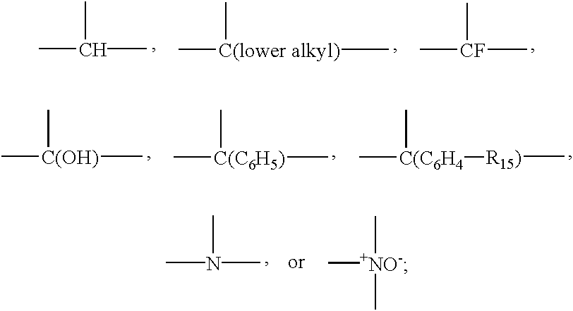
CC(C)C.C[C(lower alkyl)](C)C.C[CF](C)C.C[+NO-](C)C.CN(C)C.C[C(OH)](C)C.C[C(C6H5)](C)C.C[C(C6H4](C)[R15)]C
